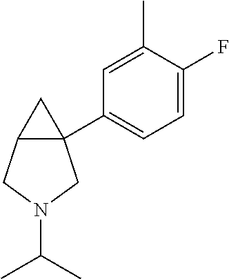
C1=C(F)C(C)=CC(C23CC2CN(C(C)C)C3)=C1
